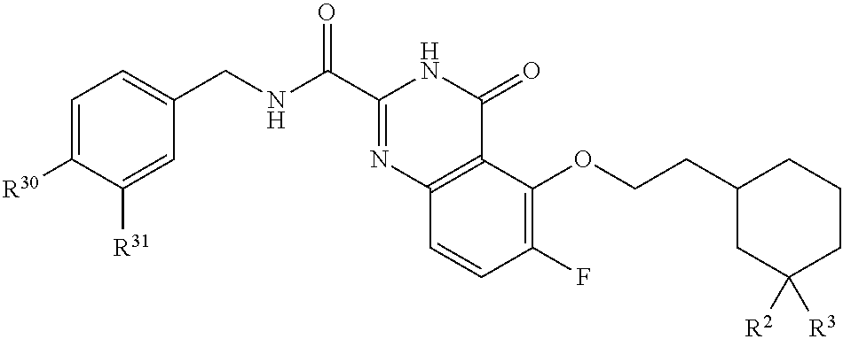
C1=C([R30])C([R31])=CC(CNC(C2=NC3=C(C(=O)N2)C(OCCC2CC([R2])([R3])CCC2)=C(F)C=C3)=O)=C1
